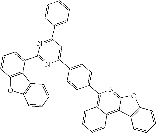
C1=CC(C2=NC(C3=CC=CC4=C3C3=C(O4)C=CC=C3)=NC(C3=CC=C(C4=C5C(=C6C(=N4)OC4=C6C=CC=C4)C=CC=C5)C=C3)=C2)=CC=C1
